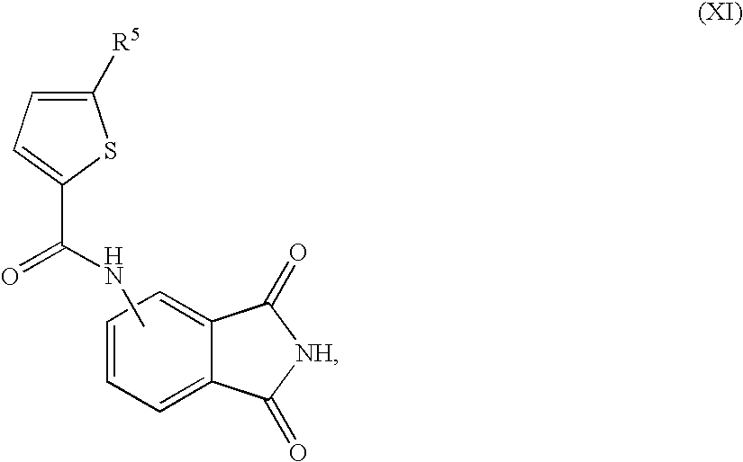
C1=CC=C2C(=C1)C(=O)[NH]C2=O.C1([R5])=CC=C(C(=O)NC)S1
